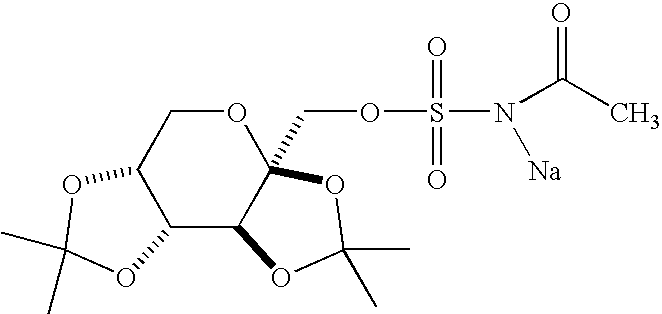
C12C(C3C(COS(N(C(C)=O)[Na])(=O)=O)(OC1)OC(C)(C)O3)OC(C)(C)O2
